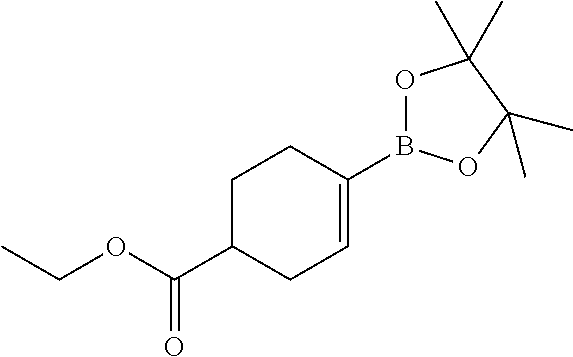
CCOC(C1CC=C(B2OC(C)(C)C(C)(C)O2)CC1)=O
